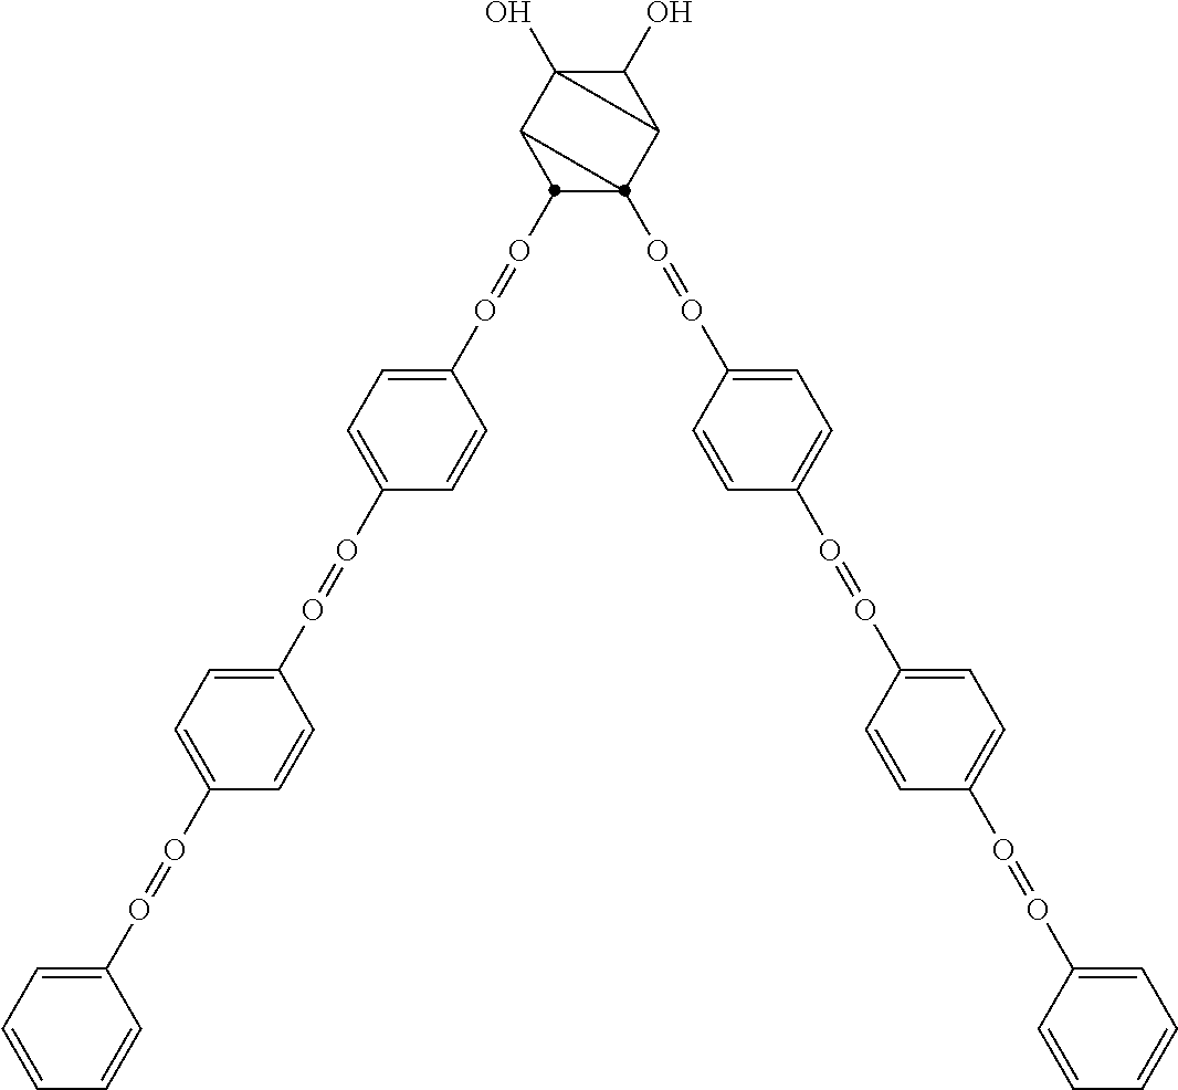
C1(O=OC2=CC=C(O=OC3=CC=C(O=OC4=CC=CC=C4)C=C3)C=C2)C2(O=OC3=CC=C(O=OC4=CC=C(O=OC5=CC=CC=C5)C=C4)C=C3)C3C(O)C3(O)C12
